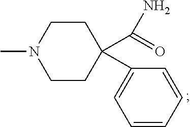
C1CC(C(=O)N)(C2=CC=CC=C2)CCN1C
